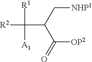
C(C(C(=O)[OP2])C[NHP1])([R2])([R1])[A1]
